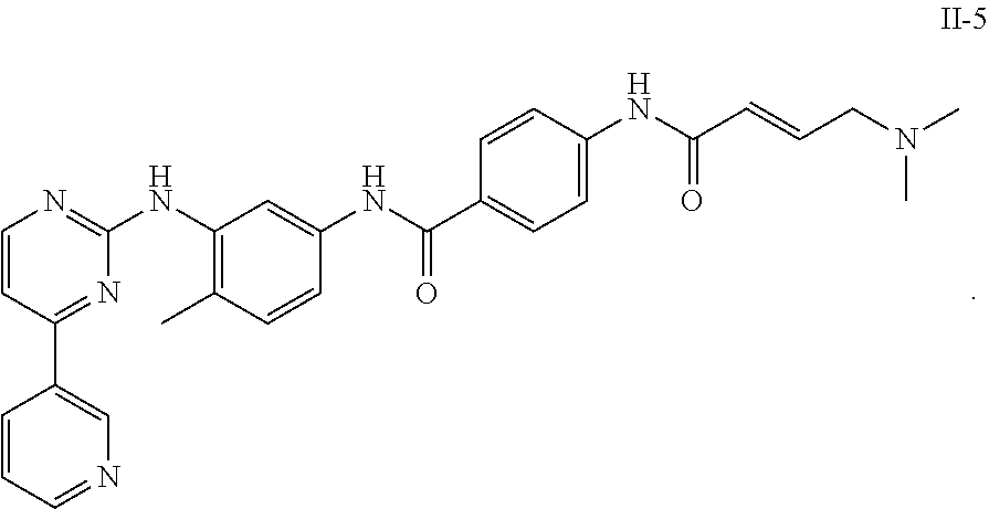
C1(C2=CN=CC=C2)=NC(NC2=C(C)C=CC(NC(C3=CC=C(NC(=O)C=CCN(C)C)C=C3)=O)=C2)=NC=C1
